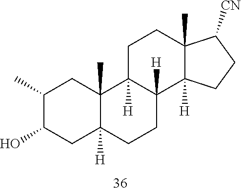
C1(C)C(O)CC2([H])C(C)(C1)C1([H])C([H])(CC2)C2([H])C(C)(CC1)C([CN])CC2
